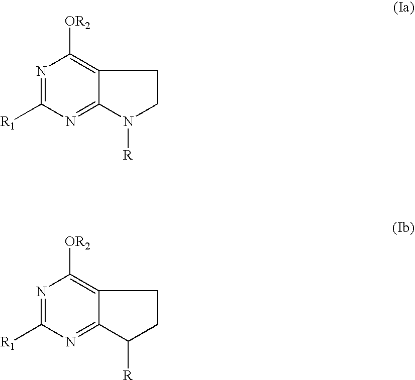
N1=C([R1])N=C2C(=C1[OR2])CCN2[R].N1=C([R1])N=C2C(=C1[OR2])CCC2[R]
